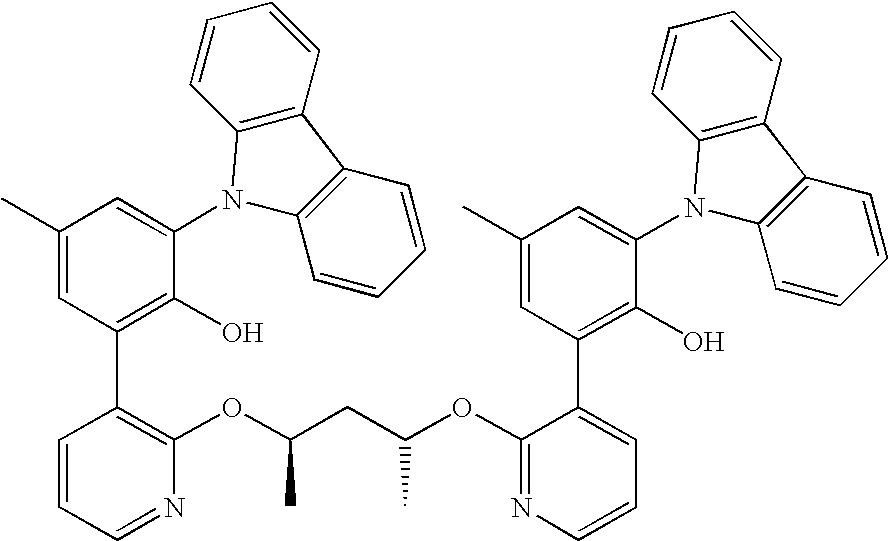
C1(C)=CC(C2=C(OC(CC(OC3=NC=CC=C3C3=C(O)C(N4C5=C(C6=C4C=CC=C6)C=CC=C5)=CC(C)=C3)C)C)N=CC=C2)=C(O)C(N2C3=C(C4=C2C=CC=C4)C=CC=C3)=C1
